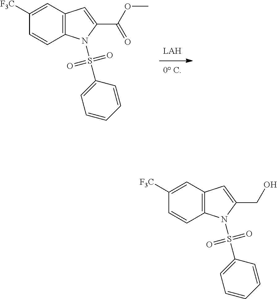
C1=CC2=C(C=C1[F3C])C=C(C(=O)OC)N2S(C1=CC=CC=C1)(=O)=O.C1=CC2=C(C=C1[F3C])C=C(CO)N2S(C1=CC=CC=C1)(=O)=O
